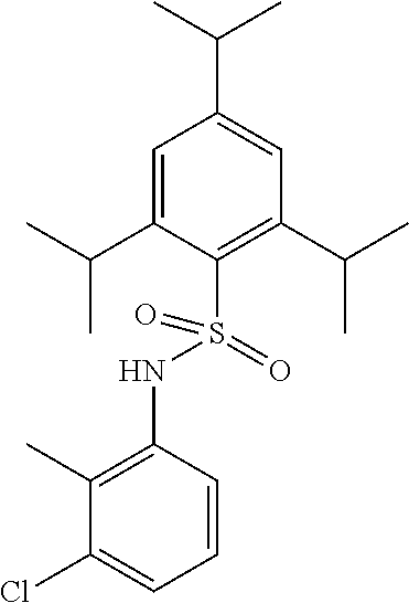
C1=C(C(C)C)C(S(=O)(NC2=C(C)C(Cl)=CC=C2)=O)=C(C(C)C)C=C1C(C)C
